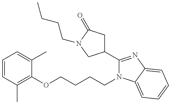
C1=CC(C)=C(OCCCCN2C(C3CC(=O)N(CCCC)C3)=NC3=CC=CC=C23)C(C)=C1
